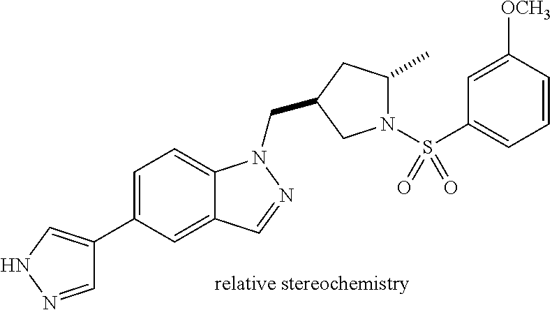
C1=NNC=C1C1=CC=C2C(=C1)C=NN2CC1CC(C)N(S(C2=CC=CC([OCH3])=C2)(=O)=O)C1
